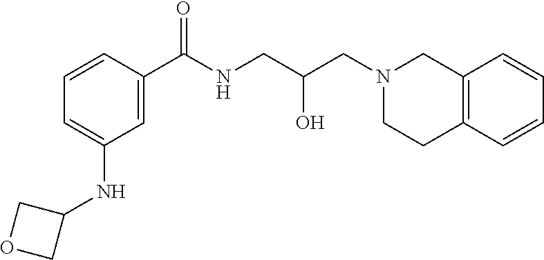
N(CC(O)CN1CCC2=C(C1)C=CC=C2)C(C1=CC(NC2COC2)=CC=C1)=O
